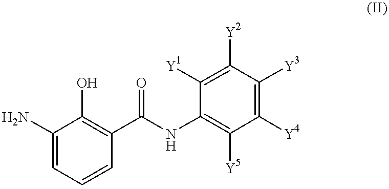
NC1=CC=CC(C(NC2=C([Y5])C([Y4])=C([Y3])C([Y2])=C2[Y1])=O)=C1O
